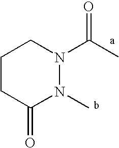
C1CC(=O)N(C)N(C(=O)C)C1
